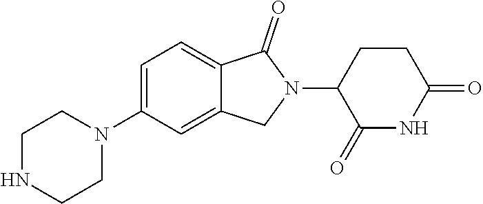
C1=C(N2CCNCC2)C=C2C(=C1)C(=O)N(C1C(=O)NC(=O)CC1)C2
